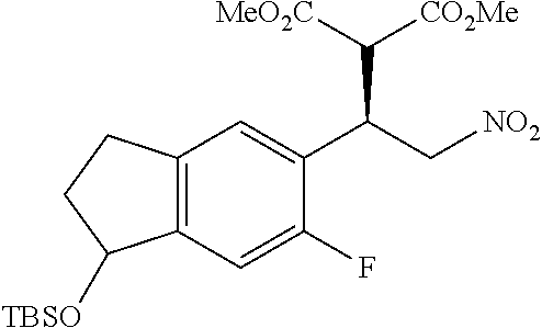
C12=C(C=C(F)C(C(C[NO2])C([CO2Me])[MeO2C])=C1)C([TBSO])CC2
